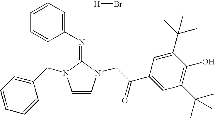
C1=CN(CC(C2=CC(C(C)(C)C)=C(O)C(C(C)(C)C)=C2)=O)C(=NC2=CC=CC=C2)N1CC1=CC=CC=C1.[H]Br
